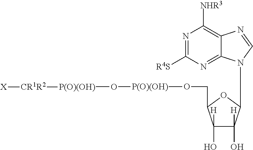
C12=C([NHR3])N=C([R4S])N=C1N(C1C([H])(O)C([H])(O)C(CO[P(O)(OH)]O[P(O)(OH)][CR1R2][X])O1)C=N2
